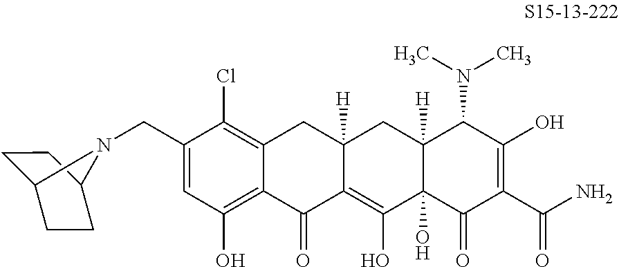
C12=C(Cl)C(CN3C4CCC3CC4)=CC(O)=C1C(=O)C1=C(O)C3(O)C([H])(CC1([H])C2)C(N(C)C)C(O)=C(C(N)=O)C3=O
